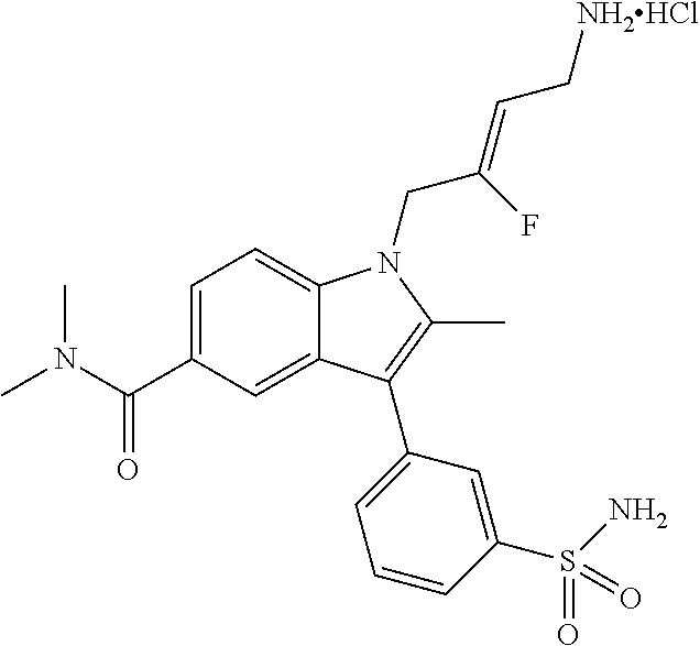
C1=C(C(N(C)C)=O)C=C2C(=C1)N(CC(=CC[NH2HCl])F)C(C)=C2C1=CC=CC(S(N)(=O)=O)=C1
